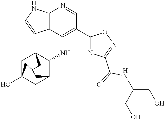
C12=C(C(NC3C4CC5(O)CC3CC(C4)C5)=C(C3=NC(C(=O)NC(CO)CO)=NO3)C=N1)C=CN2
